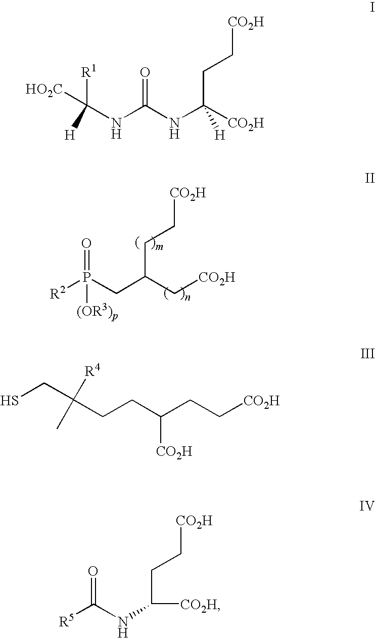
[R1]C([HO2C])(NC(NC([CO2H])(CC[CO2H])[H])=O)[H].[R2]P(CC(C[CO2H])CC[CO2H])(=O)[(OR3)p].C(C(CC[CO2H])[CO2H])CC(CS)([R4])C.[CO2H]CCC(NC([R5])=O)[CO2H]
